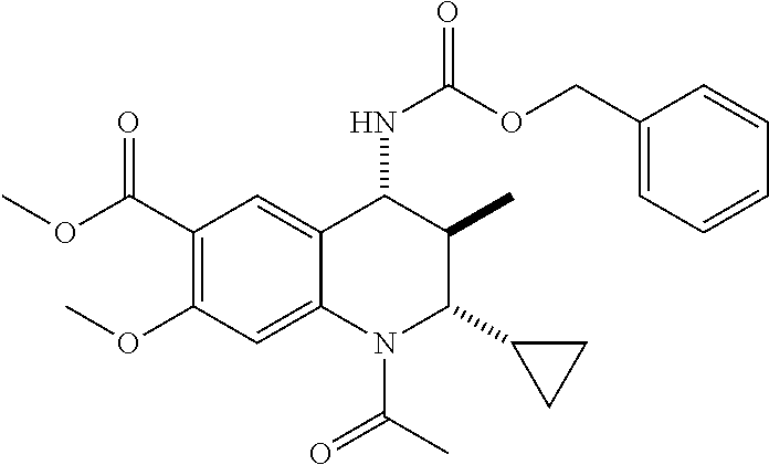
C1(C(OC)=O)=C(OC)C=C2C(=C1)C(NC(=O)OCC1=CC=CC=C1)C(C)C(C1CC1)N2C(C)=O
